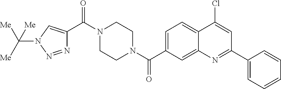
N1(C(C2=CN(C([Me])([Me])[Me])N=N2)=O)CCN(C(=O)C2=CC=C3C(=C2)N=C(C2=CC=CC=C2)C=C3Cl)CC1
